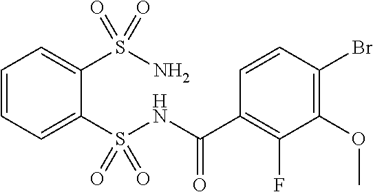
C1=CC=C(S(NC(C2=C(F)C(OC)=C(Br)C=C2)=O)(=O)=O)C(S(N)(=O)=O)=C1
